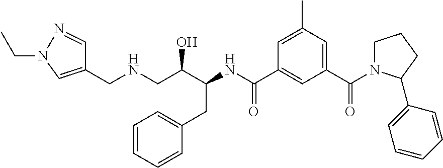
C1(CNCC(C(NC(C2=CC(C(=O)N3CCCC3C3=CC=CC=C3)=CC(C)=C2)=O)CC2=CC=CC=C2)O)=CN(CC)N=C1
